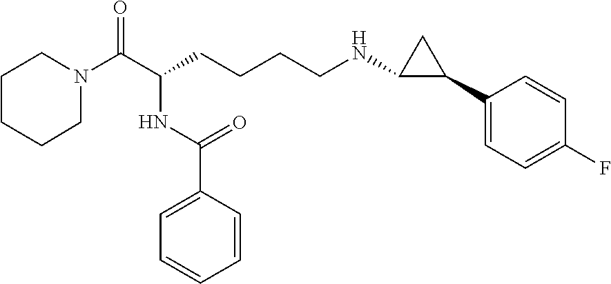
C1N(C(C(CCCCNC2C(C3=CC=C(F)C=C3)C2)NC(C2=CC=CC=C2)=O)=O)CCCC1
